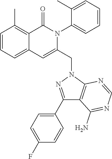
C1=CC=C2C(=C1C)C(=O)N(C1=CC=CC=C1C)C(CN1C3=C(C(N)=NC=N3)C(C3=CC=C(F)C=C3)=N1)=C2
